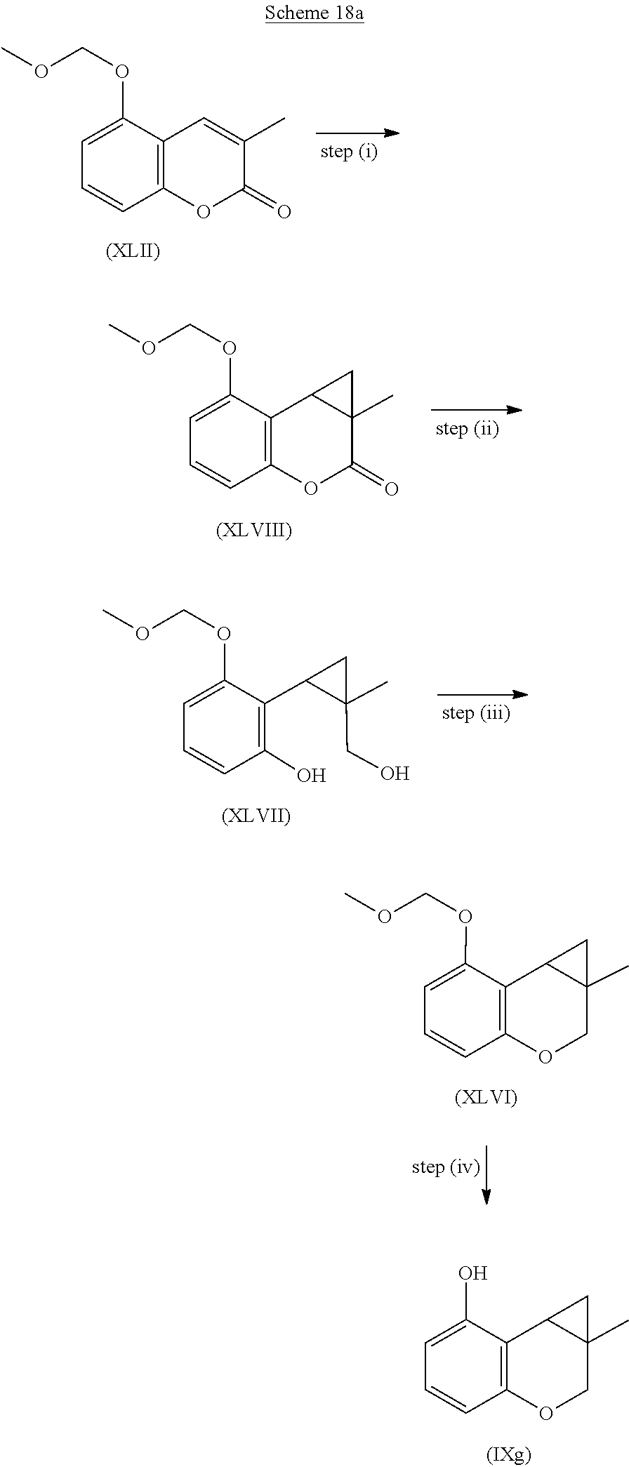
C1=C(OCOC)C2=C(OC(=O)C(C)=C2)C=C1.C1=CC2=C(C3C(C)(C3)C(=O)O2)C(OCOC)=C1.C1=C(O)C2=C(C=C1)OCC1(C)C2C1.C1=CC(O)=C(C2C(C)(CO)C2)C(OCOC)=C1.C1=C(OCOC)C2=C(OCC3(C)C2C3)C=C1
